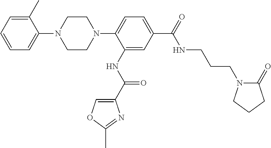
C1CN(C2=CC=C(C(=O)NCCCN3C(=O)CCC3)C=C2NC(C2=COC(C)=N2)=O)CCN1C1=CC=CC=C1C
